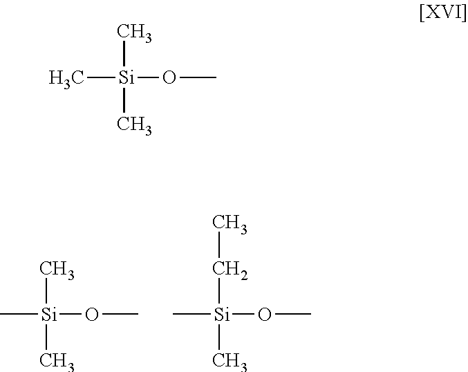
C[Si](OC)(C)C.C[Si](OC)(CC)C.C[Si](OC)(C)C
